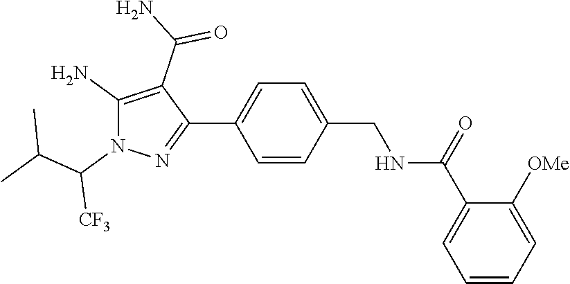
C1(C(=O)NCC2=CC=C(C3=NN(C(C(C)C)[CF3])C(N)=C3C(N)=O)C=C2)=CC=CC=C1[OMe]
